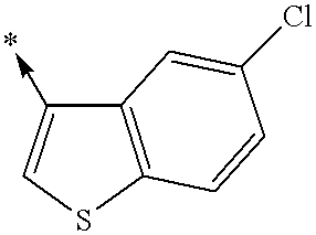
C12=C(SC=C1->*)C=CC(Cl)=C2
